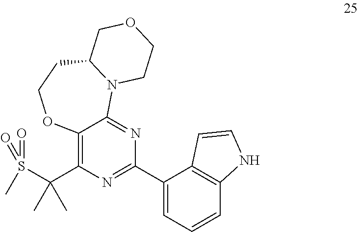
C(C1=C2C(=NC(C3=CC=CC4=C3C=CN4)=N1)N1C(CCO2)COCC1)(S(=O)(=O)C)(C)C
